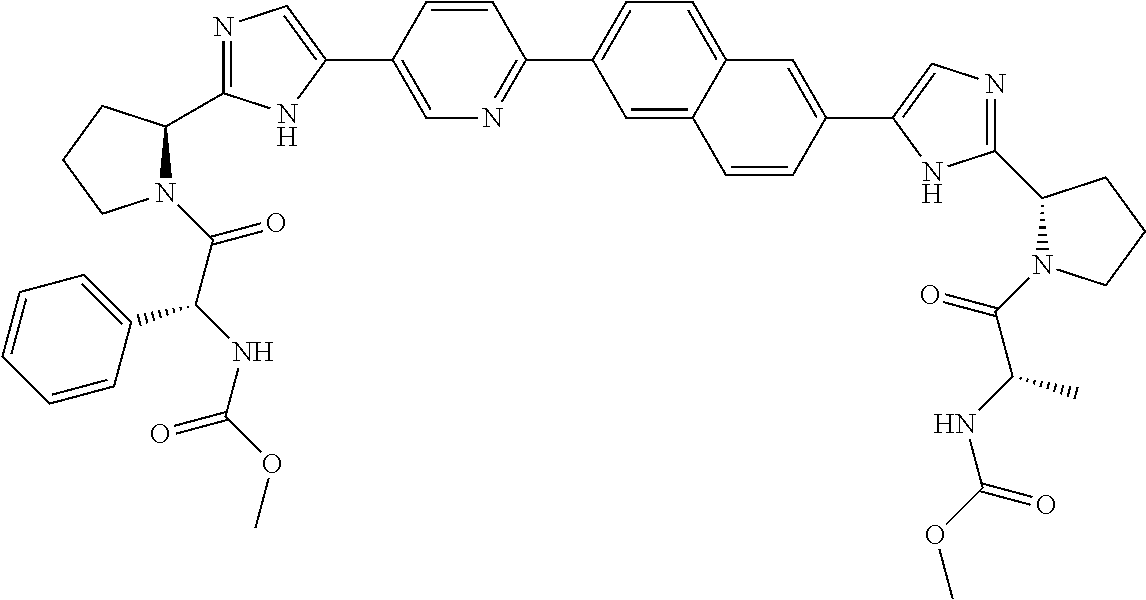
C1=C(C2=CN=C(C3N(C(C(NC(OC)=O)C4=CC=CC=C4)=O)CCC3)N2)C=CC(C2=CC=C3C(=C2)C=CC(C2=CN=C(C4N(C(C(NC(OC)=O)C)=O)CCC4)N2)=C3)=N1
